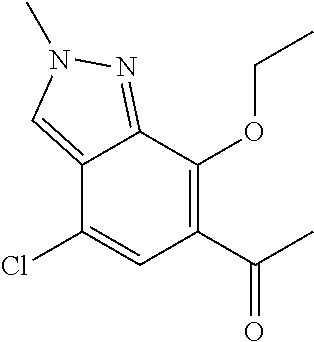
C12=CN(C)N=C1C(OCC)=C(C(C)=O)C=C2Cl
